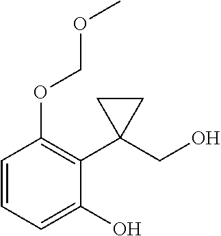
C1=CC=C(O)C(C2(CO)CC2)=C1OCOC
